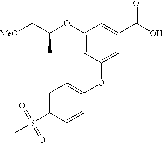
C(C(OC1=CC(OC2=CC=C(S(C)(=O)=O)C=C2)=CC(C(O)=O)=C1)C)[MeO]
